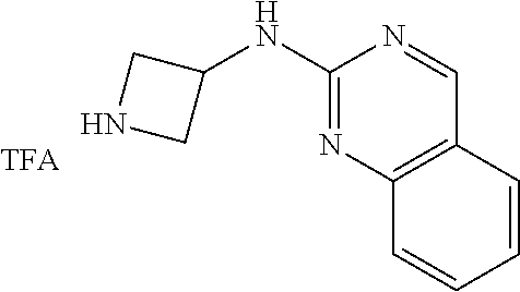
C1=CC=CC2=C1C=NC(NC1CNC1)=N2
